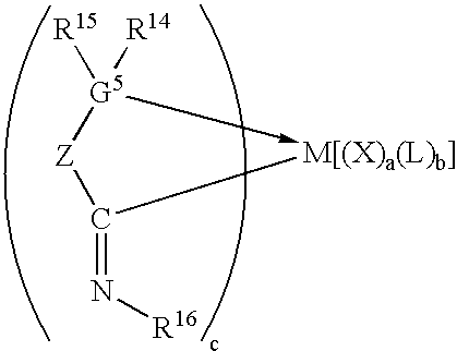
[G5]([Z]C(=N[R16])[M[(X)a(L)b]])([R15])[R14]
